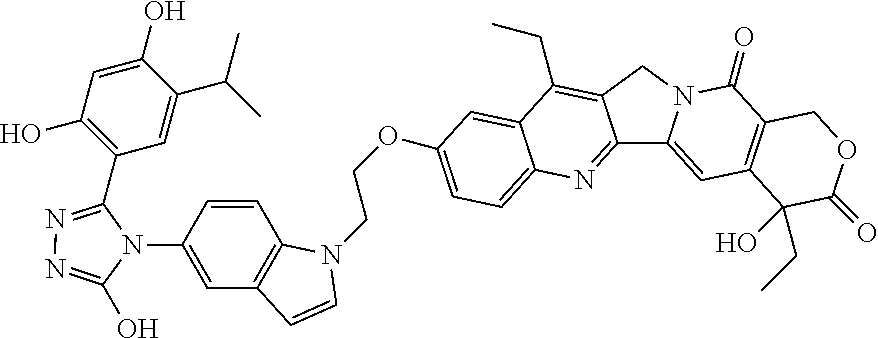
C1=C(OCCN2C3=C(C=C(N4C(O)=NN=C4C4=C(O)C=C(O)C(C(C)C)=C4)C=C3)C=C2)C=C2C(=C1)N=C1C(=C2CC)CN2C1=CC1=C(C2=O)COC(=O)C1(O)CC
